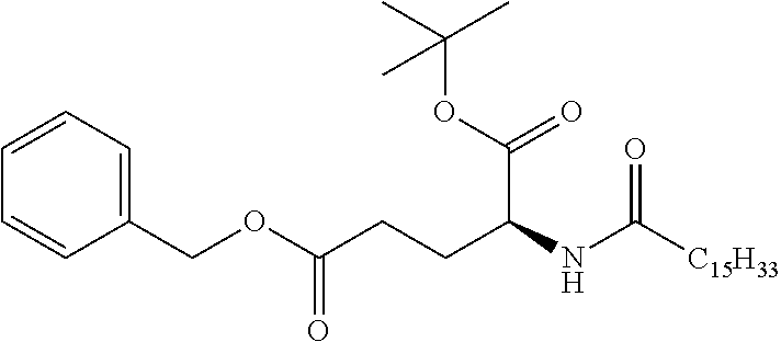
C1=CC=CC(COC(CCC(NC([C15H33])=O)C(OC(C)(C)C)=O)=O)=C1
